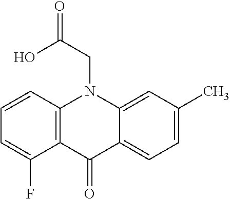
C12=CC(C)=CC=C1C(=O)C1=C(N2CC(=O)O)C=CC=C1F
